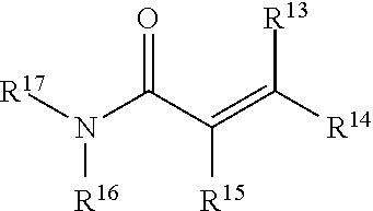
N(C(C(=C([R14])[R13])[R15])=O)([R16])[R17]
